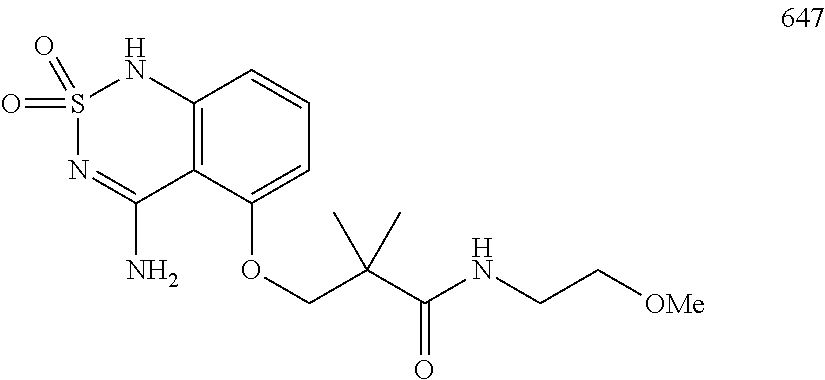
S1(=O)(=O)N=C(N)C2=C(N1)C=CC=C2OCC(C(NCC[OMe])=O)(C)C
